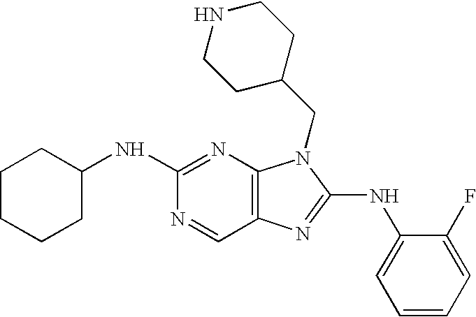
C1(NC2=NC3=C(C=N2)N=C(NC2=CC=CC=C2F)N3CC2CCNCC2)CCCCC1
